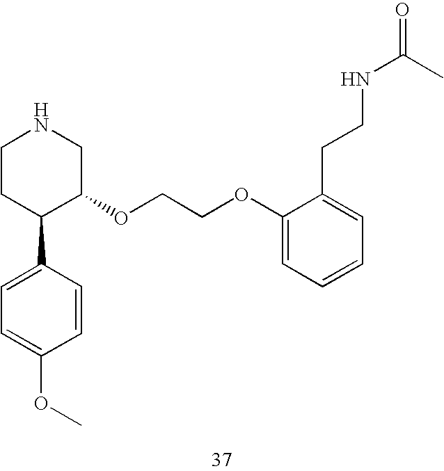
C1CC(C2=CC=C(OC)C=C2)C(OCCOC2=CC=CC=C2CCNC(C)=O)CN1
